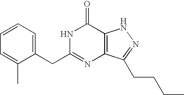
C1=C(CC2=NC3=C(C(=O)N2)NN=C3CCCC)C(C)=CC=C1
